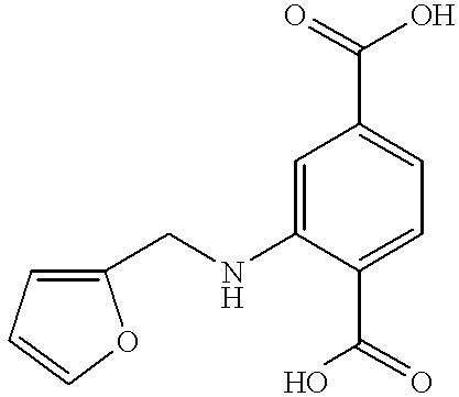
C1=C(NCC2=CC=CO2)C(C(O)=O)=CC=C1C(=O)O
